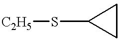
[C2H5]SC1CC1
